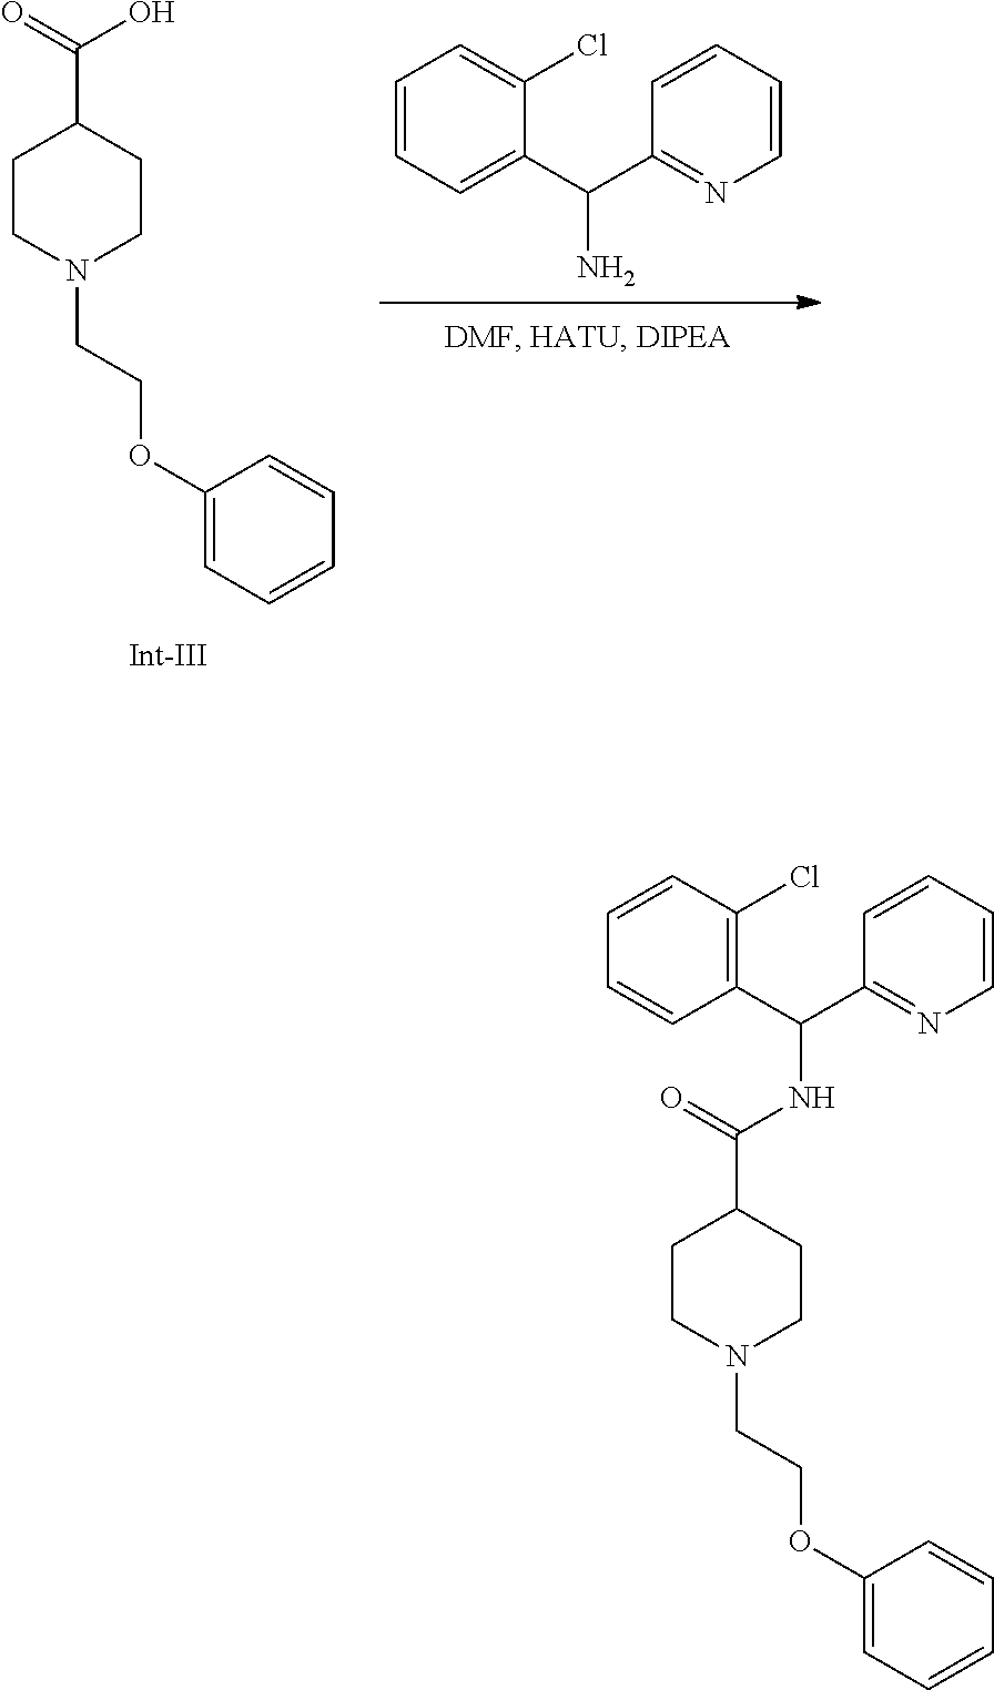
C1=CC=C(C(C2=NC=CC=C2)N)C(Cl)=C1.C1CN(CCOC2=CC=CC=C2)CCC1C(=O)O.C1CN(CCOC2=CC=CC=C2)CCC1C(NC(C1=C(Cl)C=CC=C1)C1=NC=CC=C1)=O
